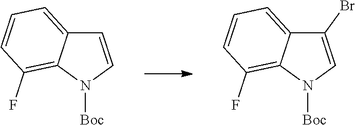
C1(Br)=CN([Boc])C2=C(F)C=CC=C12.C1=CN([Boc])C2=C(F)C=CC=C12
